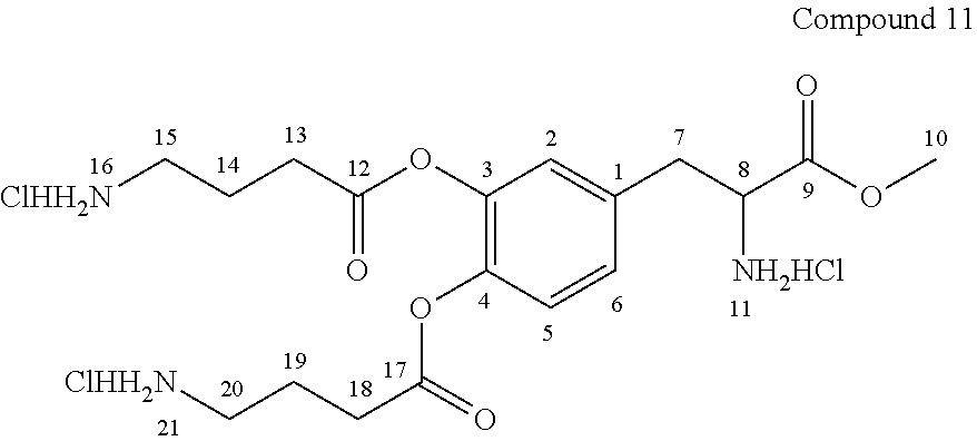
C1(OC(CCC[ClHH2N])=O)=C(OC(CCC[ClHH2N])=O)C=CC(CC(C(OC)=O)[NH2HCl])=C1
